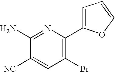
N1=C(N)C([NC])=CC(Br)=C1C1=CC=CO1
